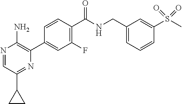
N1=CC(C2CC2)=NC(C2=CC(F)=C(C([NH]CC3=CC=CC(S(C)(=O)=O)=C3)=O)C=C2)=C1N
